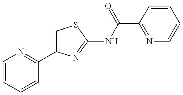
C1=CC=CC(C2=CSC(NC(C3=NC=CC=C3)=O)=N2)=N1
